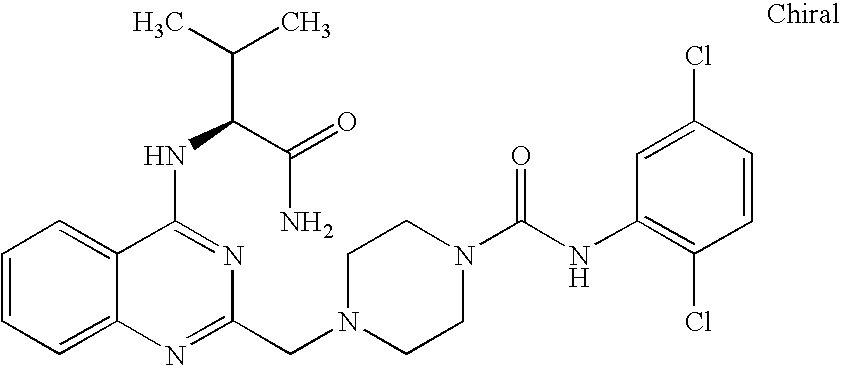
C1=CC=C2C(=C1)C(NC(C(=O)N)C(C)C)=NC(CN1CCN(C(NC3=C(Cl)C=CC(Cl)=C3)=O)CC1)=N2
